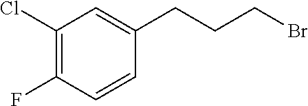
C1(Cl)=C(F)C=CC(CCCBr)=C1
